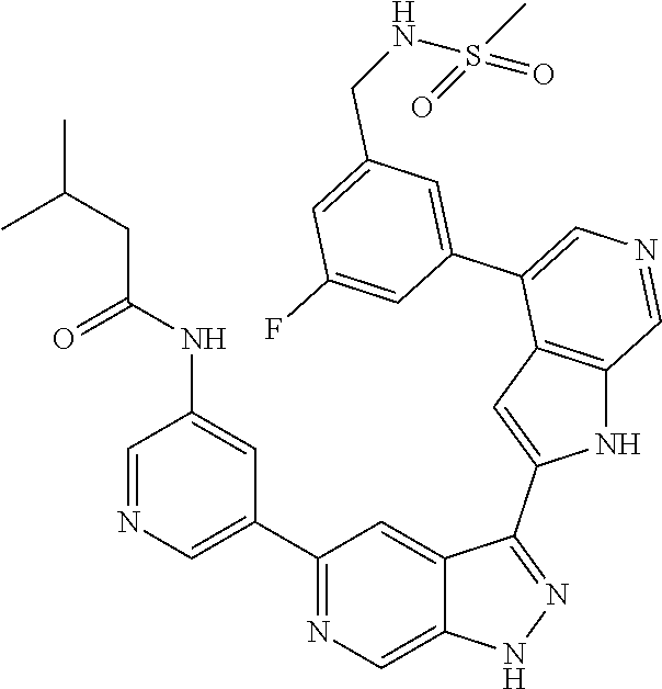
C1(C2=CN=CC(NC(=O)CC(C)C)=C2)=NC=C2C(=C1)C(C1=CC3=C(N1)C=NC=C3C1=CC(CNS(C)(=O)=O)=CC(F)=C1)=NN2
